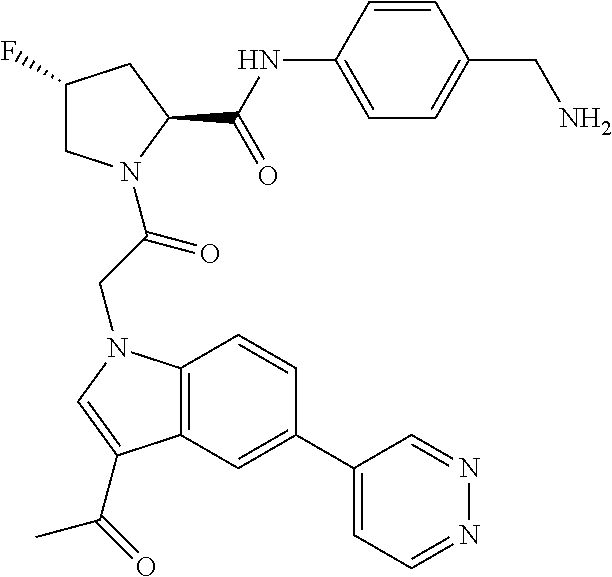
C1(C2=CC3=C(C=C2)N(CC(=O)N2CC(F)CC2C(NC2=CC=C(CN)C=C2)=O)C=C3C(=O)C)=CC=NN=C1
